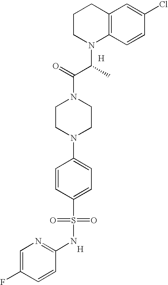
C12=C(C=CC(Cl)=C1)N(C(C(N1CCN(C3=CC=C(S(=O)(=O)NC4=NC=C(F)C=C4)C=C3)CC1)=O)C)CCC2.[H].[H]
